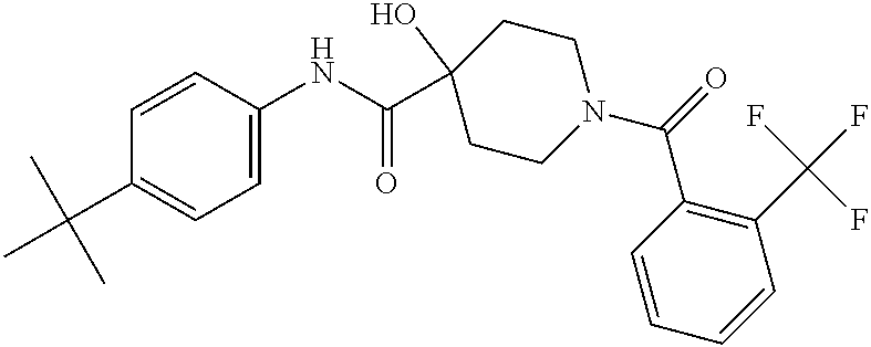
CC(C)(C)C1=CC=C(NC(C2(O)CCN(C(C3=C(C(F)(F)F)C=CC=C3)=O)CC2)=O)C=C1
